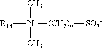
[R14][N+](C)(C)[(CH2)n][SO3-]
